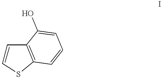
C1=CSC2=C1C(O)=CC=C2
